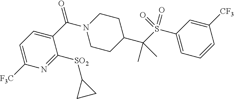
C1=C([F3C])N=C([SO2]C2CC2)C(C(N2CCC(C(S(C3=CC=CC([CF3])=C3)(=O)=O)(C)C)CC2)=O)=C1
